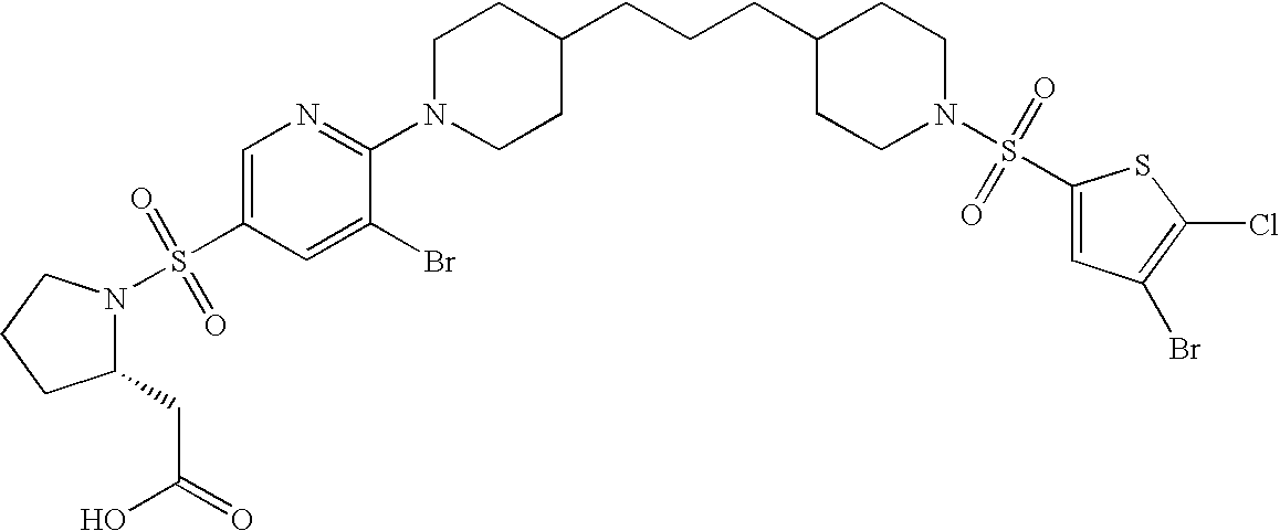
C1=C(S(N2CCC(CCCC3CCN(C4=NC=C(S(=O)(=O)N5C(CC(=O)O)CCC5)C=C4Br)CC3)CC2)(=O)=O)SC(Cl)=C1Br
